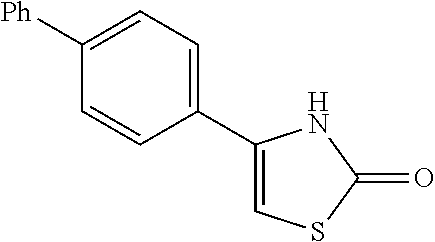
C1(C2=CC=C([Ph])C=C2)=CSC(=O)N1
